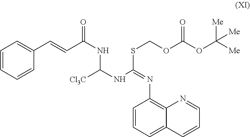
C1=CC=CC(C=CC(NC([Cl3C])NC(=NC2=C3C(=CC=C2)C=CC=N3)SCOC(OC([Me])([Me])[Me])=O)=O)=C1
